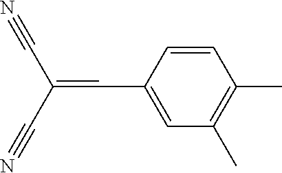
C1=CC(C=C(C#N)C#N)=CC(C)=C1C
